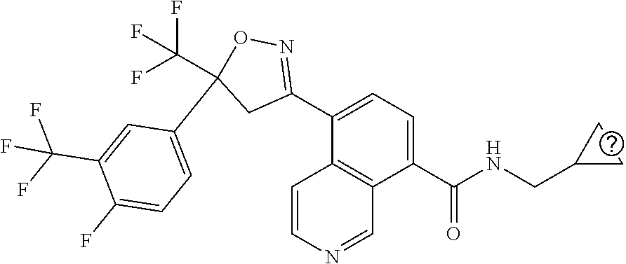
C1(C(NCC2CC2)=O)=CC=C(C2=NOC(C3=CC=C(F)C(C(F)(F)F)=C3)(C(F)(F)F)C2)C2=C1C=NC=C2
